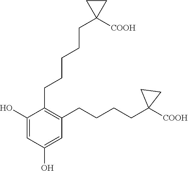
C1(CCCCCC2([COOH])CC2)=C(CCCCC2([COOH])CC2)C=C(O)C=C1O
